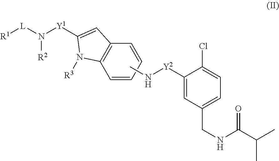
C1=CC=CC2=C1N([R3])C([Y1]N([L][R1])[R2])=C2.CN[Y2]C1=CC(CNC(C(C)C)=O)=CC=C1Cl
